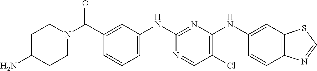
C12=C(N=CS1)C=CC(NC1=C(Cl)C=NC(NC3=CC=CC(C(N4CCC(N)CC4)=O)=C3)=N1)=C2
